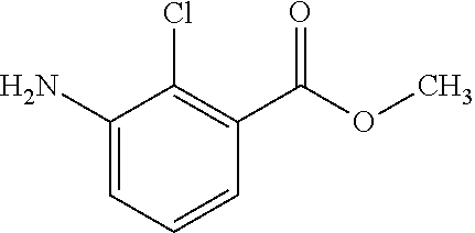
C1(N)=CC=CC(C(OC)=O)=C1Cl
